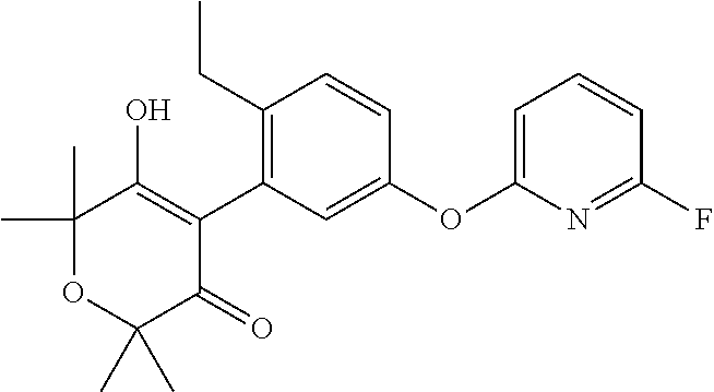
C1(C)(C)OC(C)(C)C(=O)C(C2=C(CC)C=CC(OC3=CC=CC(F)=N3)=C2)=C1O
